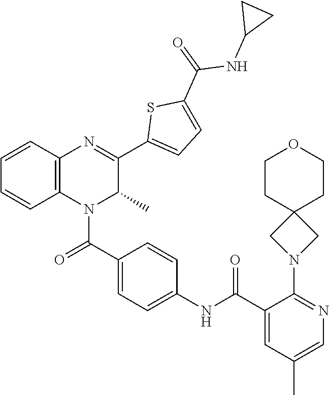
C1=CC(C(=O)N2C(C)C(C3=CC=C(C(=O)NC4CC4)S3)=NC3=C2C=CC=C3)=CC=C1NC(C1=CC(C)=CN=C1N1CC2(C1)CCOCC2)=O
